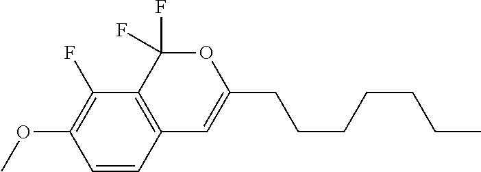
C1=CC2=C(C(F)=C1OC)C(F)(F)OC(CCCCCCC)=C2
